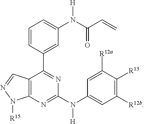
C1=CC(C2=NC(N(C3=CC([R12b])=C([R13])C([R12a])=C3)[H])=NC3=C2C=NN3[R15])=CC(N([H])C(=O)C=C)=C1
